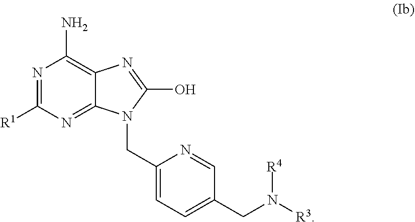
N1=C([R1])N=C2C(=C1N)N=C(O)N2CC1=CC=C(CN([R3])[R4])C=N1
